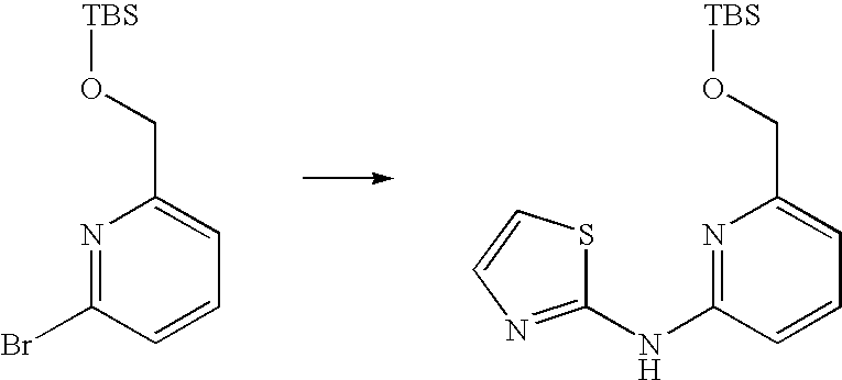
N1=C(Br)C=CC=C1CO[TBS].N1=C(NC2=NC=CS2)C=CC=C1CO[TBS]
